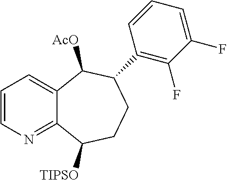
C1=CN=C2C(=C1)C([AcO])C(C1=C(F)C(F)=CC=C1)CCC2[TIPSO]
